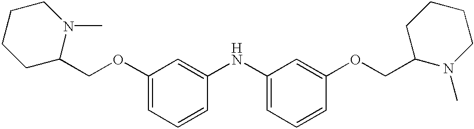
C(OC1=CC=CC(NC2=CC=CC(OCC3N(C)CCCC3)=C2)=C1)C1N(C)CCCC1
